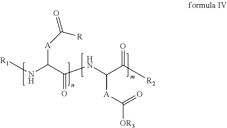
[R1]NC(C(NC(C([R2])=O)[A]C([OR3])=O)=O)[A]C(=O)[R]
